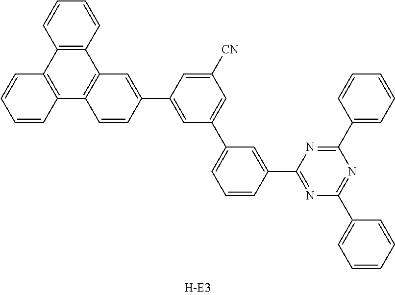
C12=C(C=CC=C1)C1=C(C3=C2C=CC=C3)C=CC(C2=CC(C3=CC=CC(C4=NC(C5=CC=CC=C5)=NC(C5=CC=CC=C5)=N4)=C3)=CC([CN])=C2)=C1
